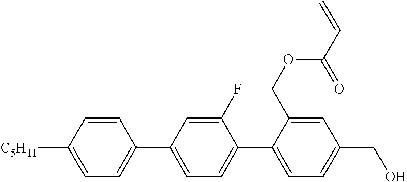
C1=CC([C5H11])=CC=C1C1=CC=C(C2=CC=C(CO)C=C2COC(C=C)=O)C(F)=C1
